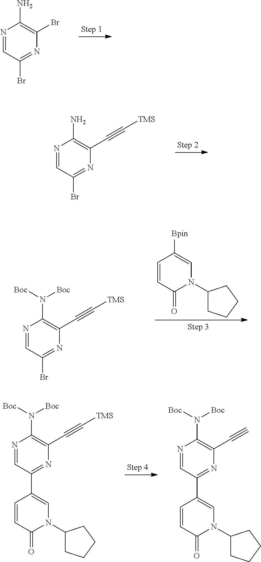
N1=CC(Br)=NC(Br)=C1N.N1=CC(Br)=NC(C#C[TMS])=C1N.C1=CC(=O)N(C2CCCC2)C=C1[Bpin].N1=CC(Br)=NC(C#C[TMS])=C1N([Boc])[Boc].N1=CC(C2=CN(C3CCCC3)C(=O)C=C2)=NC(C#C[TMS])=C1N([Boc])[Boc].N1=CC(C2=CN(C3CCCC3)C(=O)C=C2)=NC(C#C)=C1N([Boc])[Boc]
